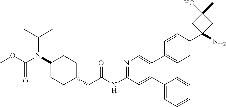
C1(N(C(OC)=O)C(C)C)CCC(CC(NC2=NC=C(C3=CC=C(C4(N)CC(O)(C)C4)C=C3)C(C3=CC=CC=C3)=C2)=O)CC1
